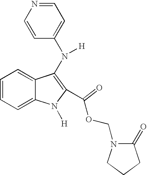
C12=CC=CC=C1C(N([H])C1=CC=NC=C1)=C(C(OCN1C(=O)CCC1)=O)N2[H]
